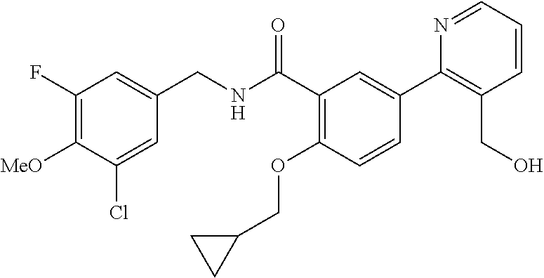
C1=C(Cl)C([MeO])=C(F)C=C1CNC(C1=C(OCC2CC2)C=CC(C2=C(CO)C=CC=N2)=C1)=O
